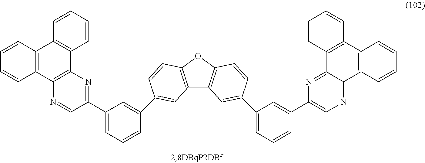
C12=C(OC3=C1C=C(C1=CC=CC(C4=CN=C5C(=N4)C4=C(C6=C5C=CC=C6)C=CC=C4)=C1)C=C3)C=CC(C1=CC(C3=NC4=C(N=C3)C3=C(C5=C4C=CC=C5)C=CC=C3)=CC=C1)=C2
